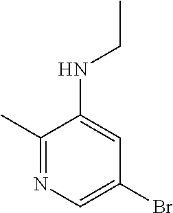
C1(C)=NC=C(Br)C=C1NCC
